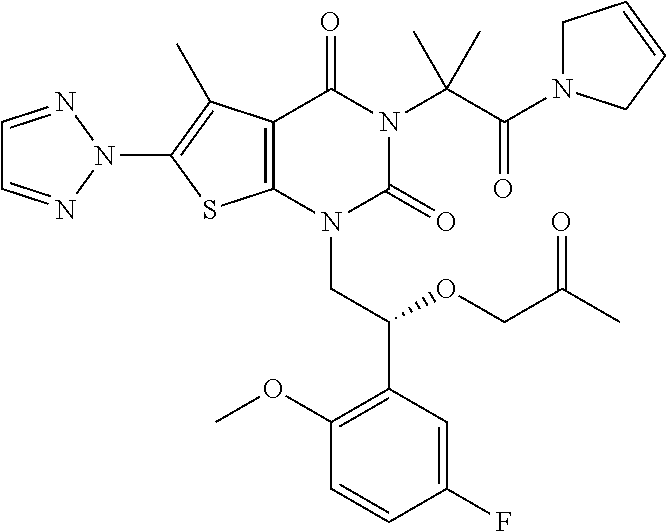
C12=C(N(CC(C3=C(OC)C=CC(F)=C3)OCC(C)=O)C(=O)N(C(C(N3CC=CC3)=O)(C)C)C1=O)SC(N1N=CC=N1)=C2C
